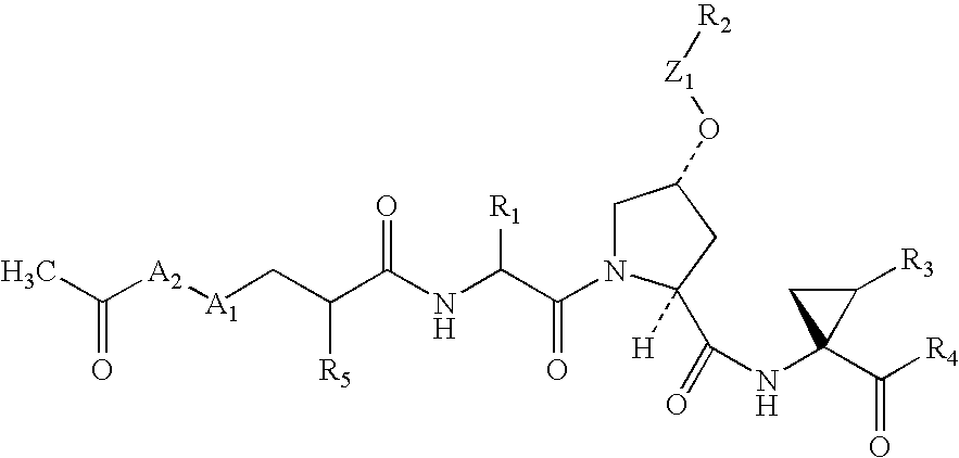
CC([A2][A1]CC(C(NC(C(N1CC(O[Z1][R2])CC1(C(=O)NC1(C([R4])=O)C([R3])C1)[H])=O)[R1])=O)[R5])=O
